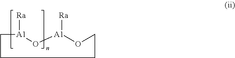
C1[A1]([Ra])O[A1]([Ra])OCCC1
